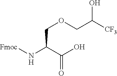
C(=O)(C(N[Fmoc])COCC([CF3])O)O
